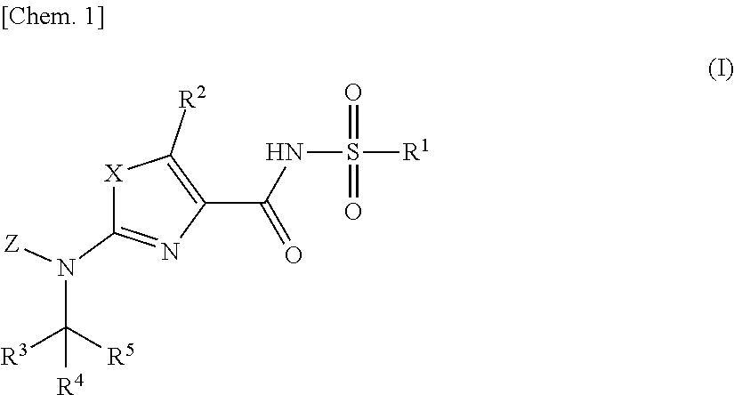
[X]1C(N([Z])C([R5])([R3])[R4])=NC(C(NS([R1])(=O)=O)=O)=C1[R2]
